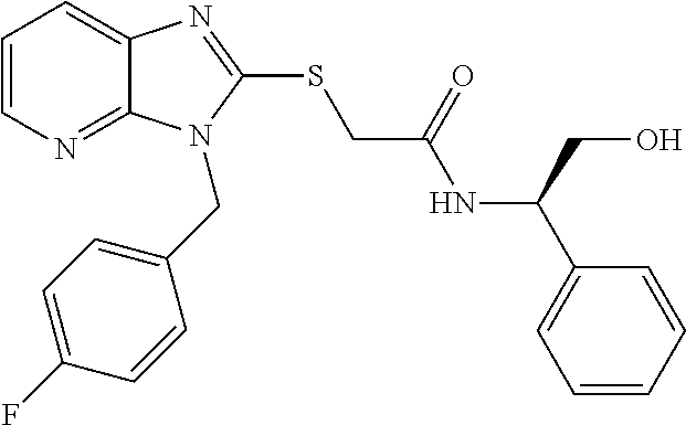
C1=CN=C2C(=C1)N=C(SCC(NC(C1=CC=CC=C1)CO)=O)N2CC1=CC=C(F)C=C1
